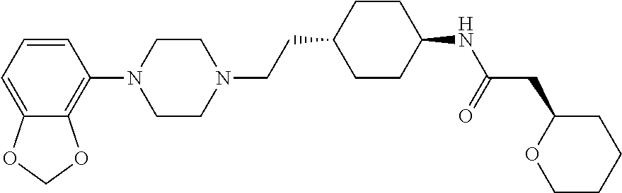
C1=CC=C2C(=C1N1CCN(CCC3CCC(NC(=O)CC4CCCCO4)CC3)CC1)OCO2
